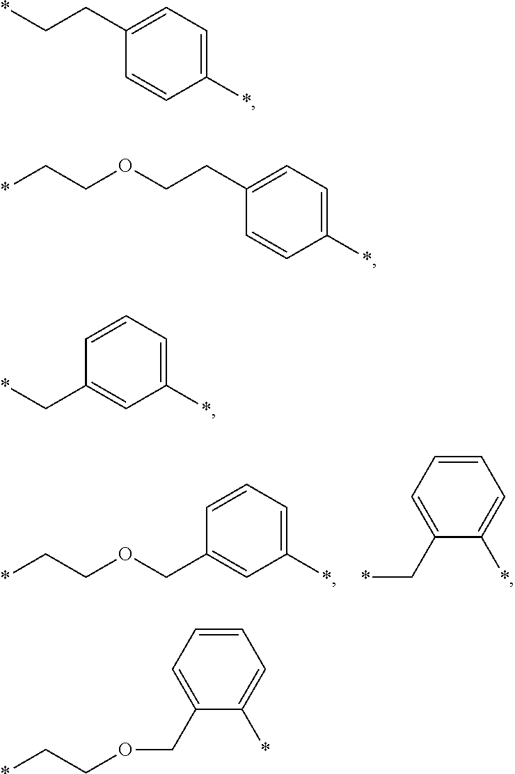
C1(*)=CC=CC(COCC*)=C1.C1=CC=C(C*)C(*)=C1.C1(*)=CC=C(CC*)C=C1.C1(*)=CC=C(CCOCC*)C=C1.C1(*)=CC=CC(C*)=C1.C1=CC=C(COCC*)C(*)=C1
